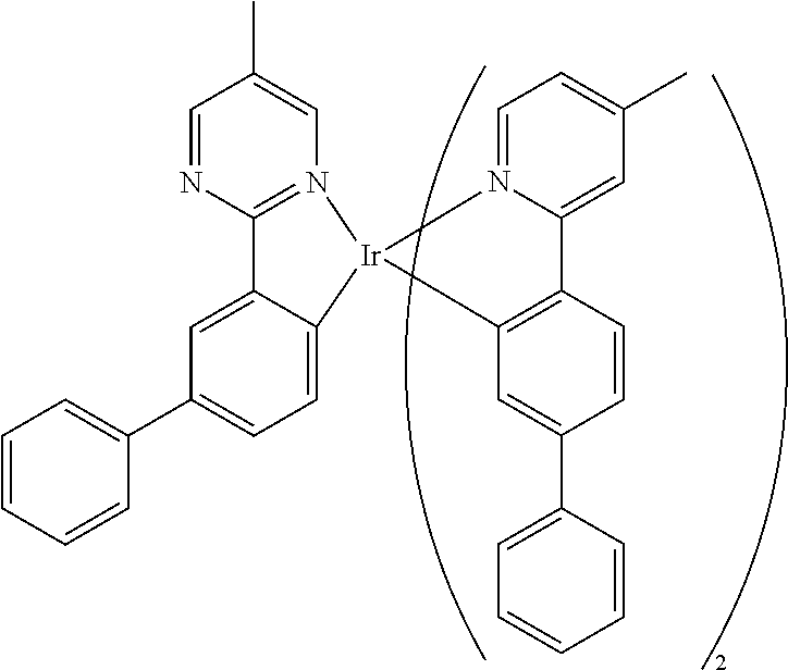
C1=CC=CC(C2=CC=C3C(=C2)C2=N(C=C(C)C=N2)[Ir]32N3=CC=C(C)C=C3C3=C2C=C(C2=CC=CC=C2)C=C3)=C1
